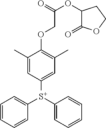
O(C(=O)COC1=C(C)C=C([S+](C2=CC=CC=C2)C2=CC=CC=C2)C=C1C)C1CCOC1=O
